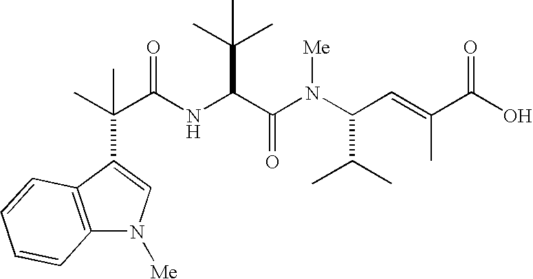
C(C(NC(C(N(C(C=C(C(O)=O)C)C(C)C)[Me])=O)C(C)(C)C)=O)(C)(C)C1=CN([Me])C2=C1C=CC=C2
